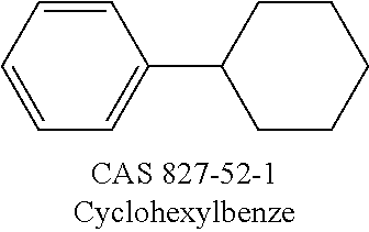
C1=CC=CC(C2CCCCC2)=C1
